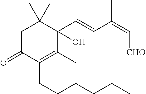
C1C(=O)C(CCCCCC)=C(C)C(C=CC(=C[CHO])C)(O)C1(C)C
